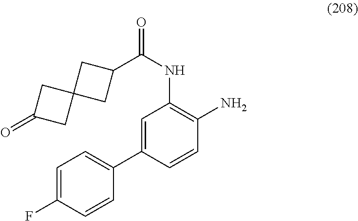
C1(C(NC2=C(N)C=CC(C3=CC=C(F)C=C3)=C2)=O)CC2(C1)CC(=O)C2
